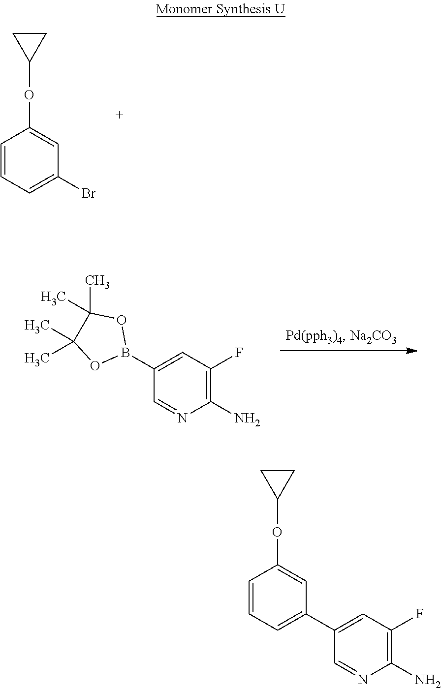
C1=CC=C(Br)C=C1OC1CC1.C1(B2OC(C)(C)C(C)(C)O2)=CC(F)=C(N)N=C1.C1=CC=C(C2=CC(F)=C(N)N=C2)C=C1OC1CC1
